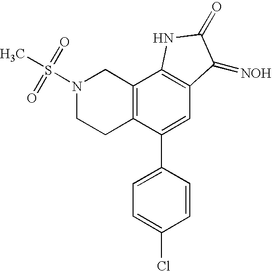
N1(S(=O)(=O)C)CCC2=C(C1)C1=C(C=C2C2=CC=C(Cl)C=C2)C(=[NOH])C(=O)N1
